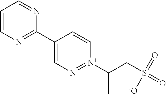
C1=CN=C(C2=CN=[N+](C(CS(=O)(=O)[-O])C)C=C2)N=C1
